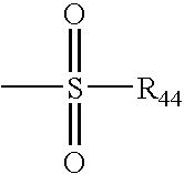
CS(=O)([R44])=O
